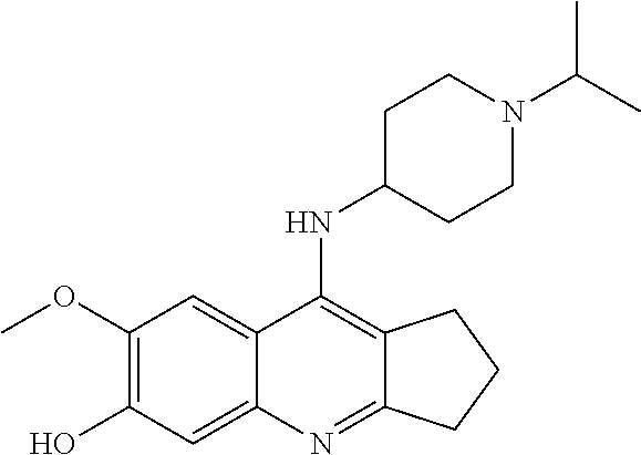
C1(OC)=C(O)C=C2C(=C1)C(NC1CCN(C(C)C)CC1)=C1C(=N2)CCC1
